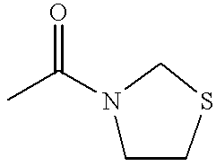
CC(N1CCSC1)=O
